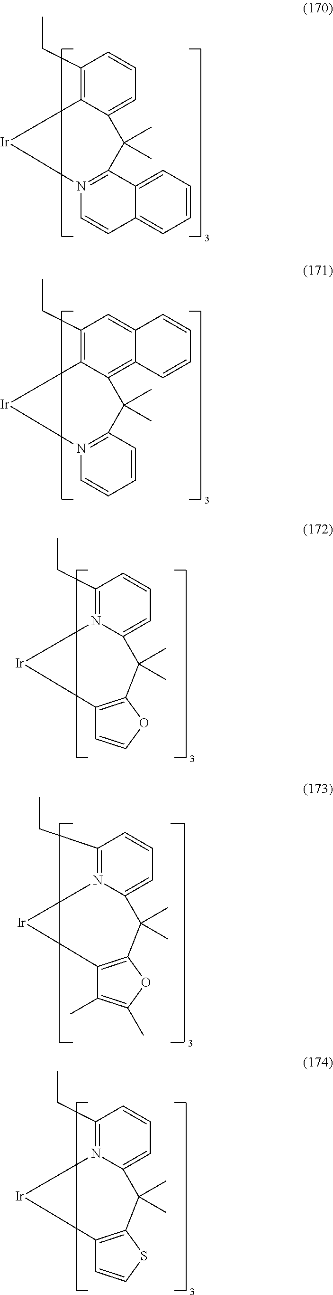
C1(CC)=C2C(=CC=C1)C(C)(C)C1=N(C=CC3=CC=CC=C13)[Ir]2.C1(CC)=C2C(=C3C(=C1)C=CC=C3)C(C)(C)C1=N(C=CC=C1)[Ir]2.C1(CC)=N2C(=CC=C1)C(C)(C)C1=C(C=CO1)[Ir]2.C1(CC)=N2C(=CC=C1)C(C)(C)C1=C(C=CS1)[Ir]2.C1(CC)=N2C(=CC=C1)C(C)(C)C1=C(C(C)=C(C)O1)[Ir]2
